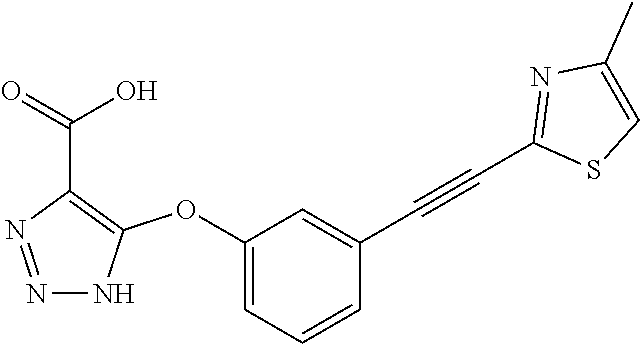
C1(OC2=C(C(=O)O)N=NN2)=CC=CC(C#CC2=NC(C)=CS2)=C1
